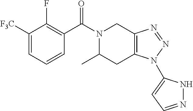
C1([F3C])=CC=CC(C(N2C(C)CC3=C(C2)N=NN3C2=CC=NN2)=O)=C1F
